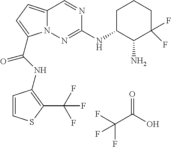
O=C(O)C(F)(F)F.N1=CC2=CC=C(C(NC3=C(C(F)(F)F)SC=C3)=O)N2N=C1NC1C(N)C(F)(F)CCC1
